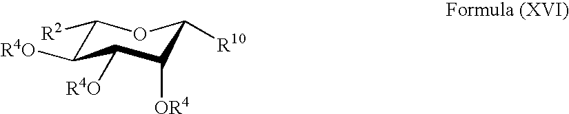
C1([R2])C([R4O])C([R4O])C([OR4])C([R10])O1
